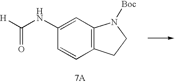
C1(NC([H])=O)=CC2=C(C=C1)CCN2[Boc]
